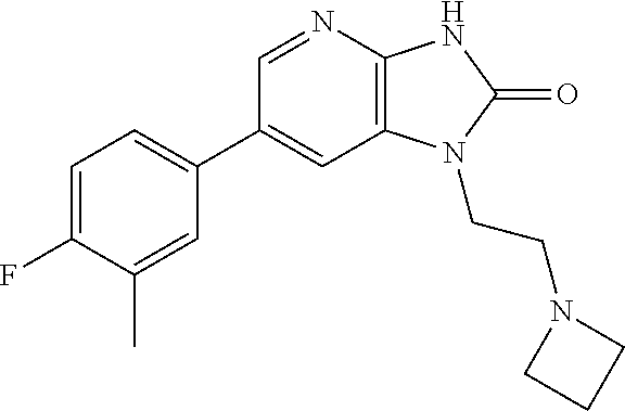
C1(C2=CC=C(F)C(C)=C2)=CC2=C(N=C1)NC(=O)N2CCN1CCC1
